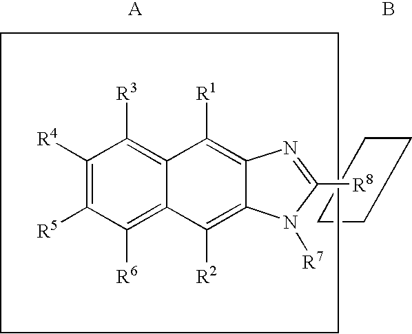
C1([R4])=C([R5])C([R6])=C2C(=C1[R3])C([R1])=C1C(=C2[R2])N([R7])C([R8])=N1.C1CCC1.C1CCCC1.B
